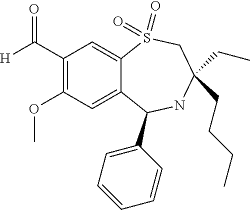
C1(C([H])=O)=C(OC)C=C2C(=C1)S(=O)(=O)CC(CC)(CCCC)NC2C1=CC=CC=C1
